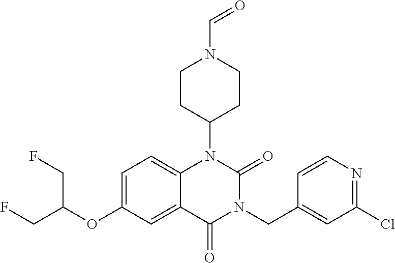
C12=CC=C(OC(CF)CF)C=C1C(=O)N(CC1=CC(Cl)=NC=C1)C(=O)N2C1CCN(C=O)CC1
